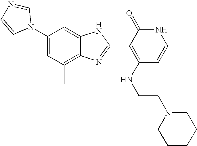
C1(C)=C2C(=CC(N3C=NC=C3)=C1)NC(C1=C(NCCN3CCCCC3)C=CNC1=O)=N2
